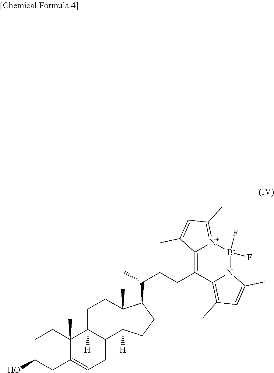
C1C(O)CC2=CCC3C([H])(C2(C)C1)CCC1(C)C3([H])CCC1C(C)CCC1=C2[N+](=C(C)C=C2C)[B-](F)(F)N2C1=C(C)C=C2C
